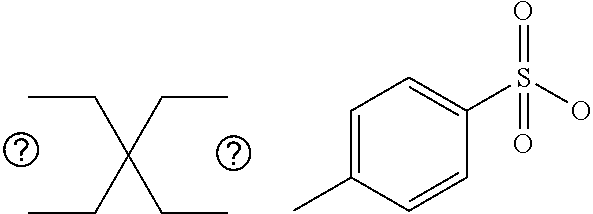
C(C(CC)(CC)CC)C.C1=C(C)C=CC(S(=O)(=O)O)=C1
